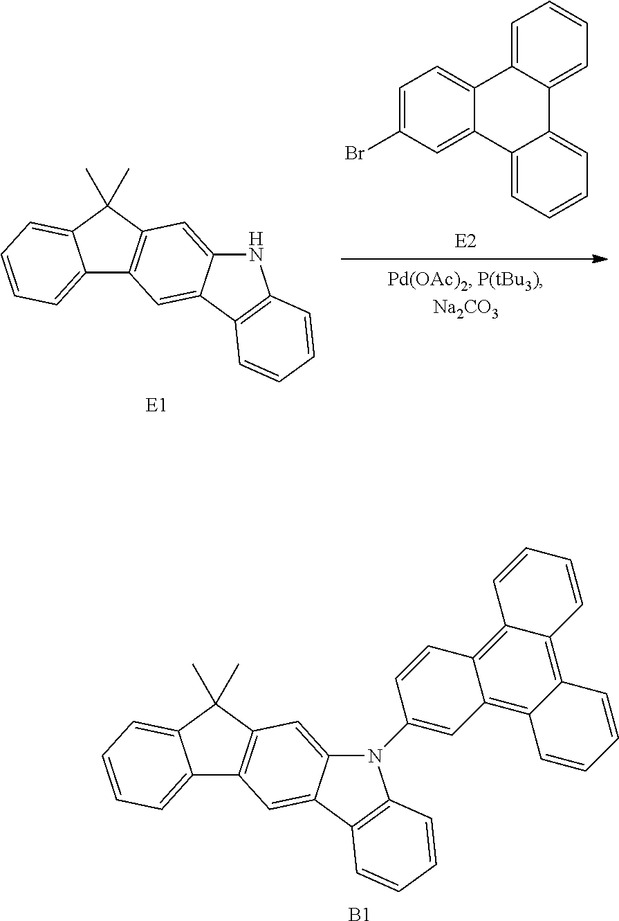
C1=C(Br)C=C2C(=C1)C1=CC=CC=C1C1=CC=CC=C21.C12=CC=CC=C1C(C)(C)C1=C2C=C2C(=C1)NC1=C2C=CC=C1.C12=CC=CC=C1C(C)(C)C1=C2C=C2C(=C1)N(C1=CC3=C4C(=C5C(=C3C=C1)C=CC=C5)C=CC=C4)C1=C2C=CC=C1.[B1]
